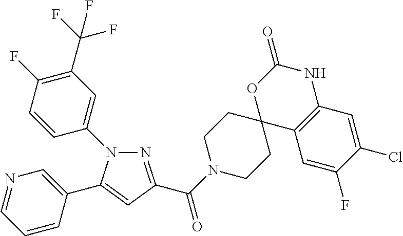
N1(C2=CC(C(F)(F)F)=C(F)C=C2)N=C(C(N2CCC3(CC2)C2=C(NC(=O)O3)C=C(Cl)C(F)=C2)=O)C=C1C1=CN=CC=C1
